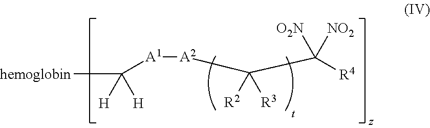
[A1]([A2]C(C([R4])([O2N])[NO2])([R2])[R3])C([hemoglobin])([H])[H]
